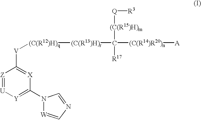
[V](C1=[X]C(N2[W]=CN=C2)=[Y][U]=[Z]1)[(C(R12)H)q][(C(R13)H)r]C([R17])([(C(R15)H)m][Q][R3])[(C(R14)R20)n][A]
